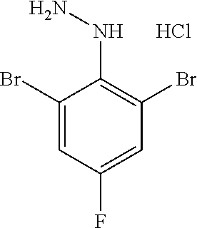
C1(Br)=CC(F)=CC(Br)=C1NN.Cl
